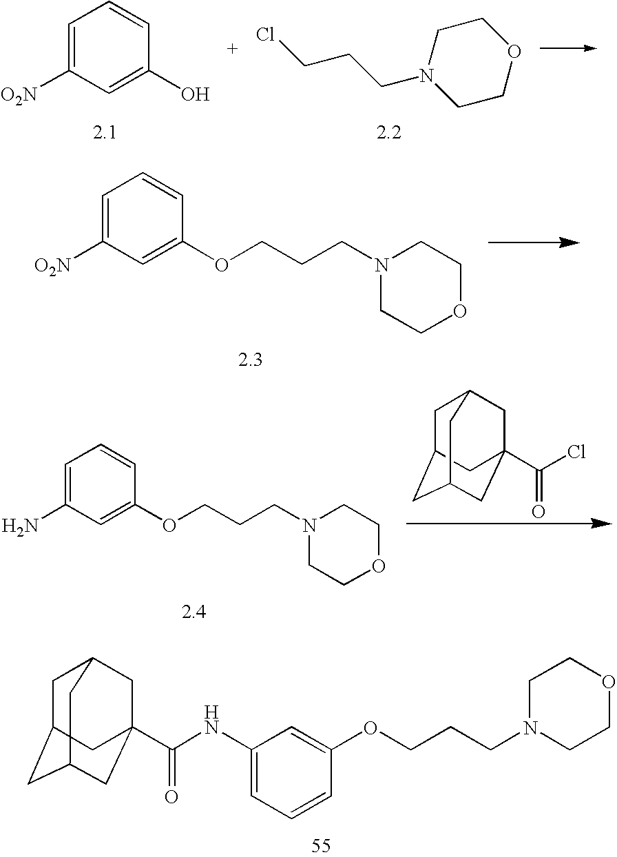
C1=C([O2N])C=C(O)C=C1.C1OCCN(CCCCl)C1.C1=C([O2N])C=C(OCCCN2CCOCC2)C=C1.C1C2CC3CC(C(Cl)=O)(CC1C3)C2.C1=C(N)C=C(OCCCN2CCOCC2)C=C1.C1=C(NC(=O)C23CC4CC(CC(C2)C4)C3)C=C(OCCCN2CCOCC2)C=C1
